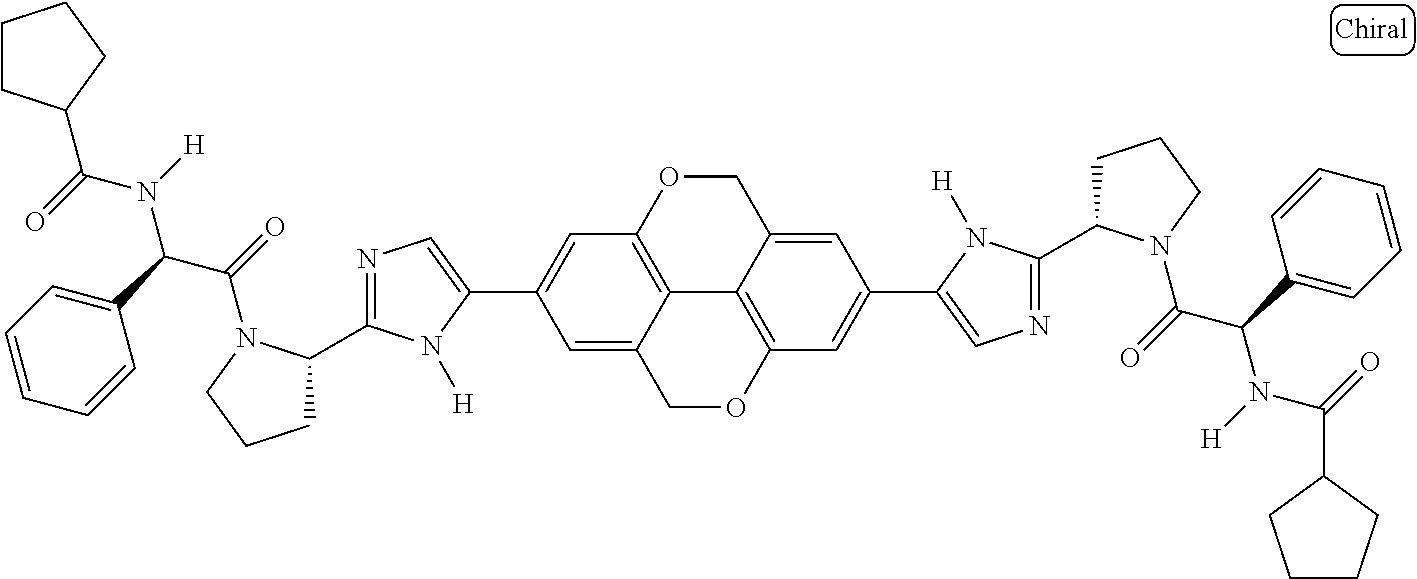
C12=C3OCC4=CC(C5=CN=C(C6CCCN6C(=O)C(C6=CC=CC=C6)N([H])C(=O)C6CCCC6)N5[H])=CC(=C14)OCC2=CC(C1=CN=C(C2CCCN2C(=O)C(C2=CC=CC=C2)N([H])C(=O)C2CCCC2)N1[H])=C3
